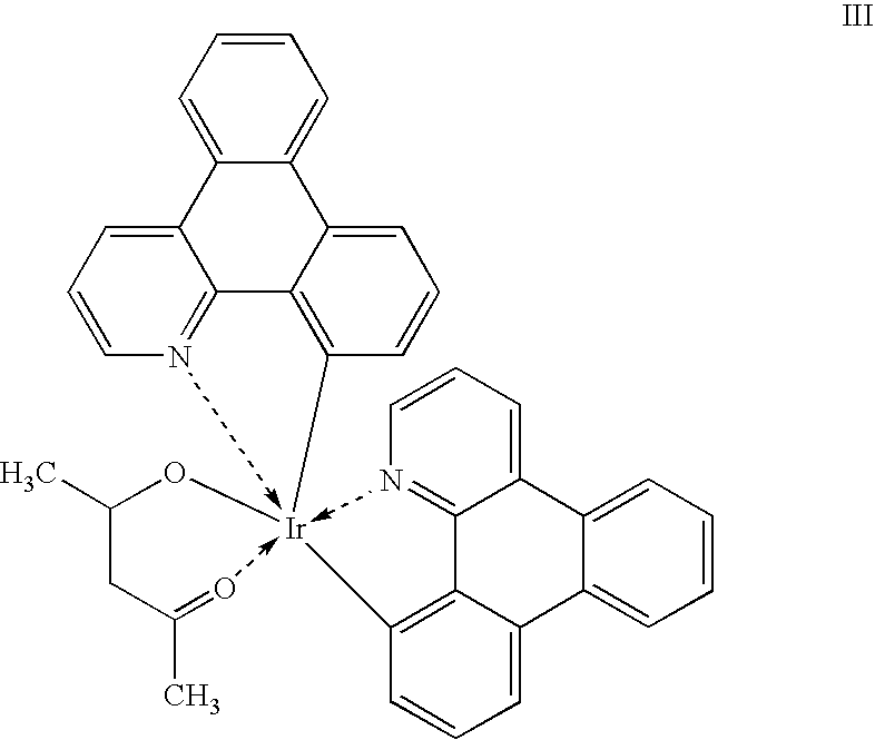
C1=CC=C2C(=C1)C1=CC=CC([Ir](C3=C4C5=NC=CC=C5C5=CC=CC=C5C4=CC=C3)OC(CC(=O)C)C)=C1C1=NC=CC=C21
